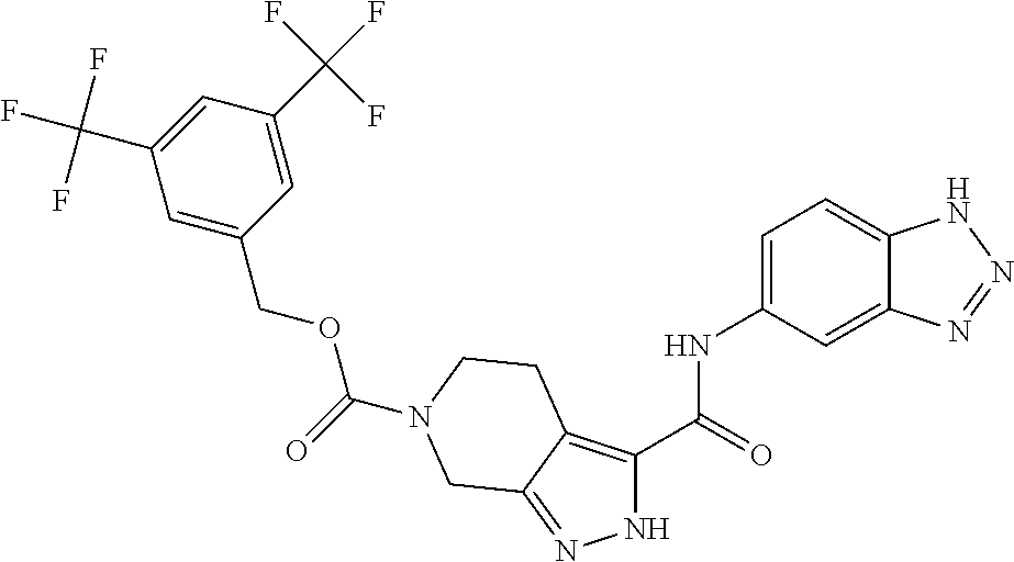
C1=C2C(=CC=C1NC(C1=C3C(=NN1)CN(C(OCC1=CC(C(F)(F)F)=CC(C(F)(F)F)=C1)=O)CC3)=O)NN=N2
